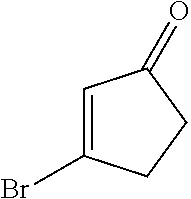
C1=C(Br)CCC1=O
